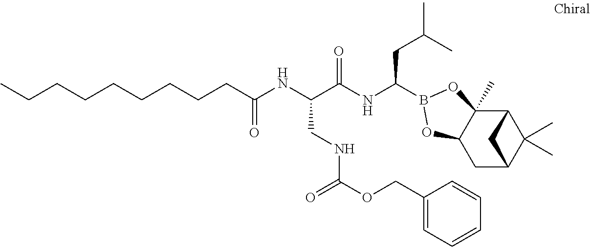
C(C(NC(C(NC(CC(C)C)B1OC2(C)C3C(C)(C)C(CC2O1)C3)=O)CNC(OCC1=CC=CC=C1)=O)=O)CCCCCCCC
